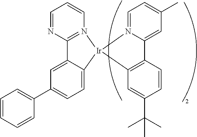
C1=CC=CC(C2=CC=C3C(=C2)C2=N(C=CC=N2)[Ir]32N3=CC=C(C)C=C3C3=C2C=C(C(C)(C)C)C=C3)=C1
